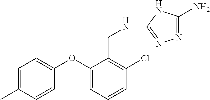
C1=C(C)C=CC(OC2=CC=CC(Cl)=C2CNC2=NN=C(N)N2)=C1
